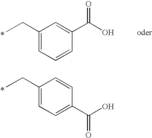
C1(CC)=CC=CC(C(O)=O)=C1.[oder].C1(CC)=CC=C(C(O)=O)C=C1
